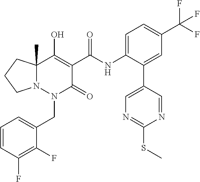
C1=CC(F)=C(F)C(CN2C(=O)C(C(=O)NC3=CC=C(C(F)(F)F)C=C3C3=CN=C(SC)N=C3)=C(O)C3(C)N2CCC3)=C1
